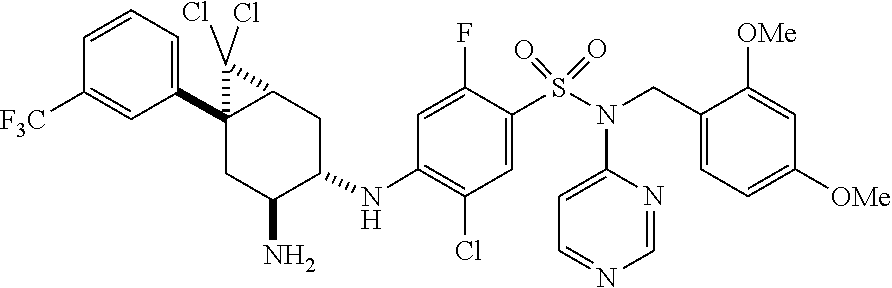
S(=O)(=O)(C1=CC(Cl)=C(NC2CC3C(C4=CC=CC([F3C])=C4)(CC2N)C3(Cl)Cl)C=C1F)N(C1=CC=NC=N1)CC1=CC=C([OMe])C=C1[OMe]
